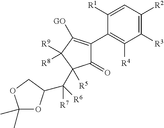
C1([R1])=CC([R2])=C([R3])C([R4])=C1C1=C([GO])C([R9])([R8])C(C([R7])([R6])C2OC(C)(C)OC2)([R5])C1=O
